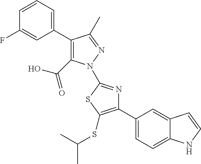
C1(C2=CC=CC(F)=C2)=C(C(=O)O)N(C2=NC(C3=CC=C4C(=C3)C=CN4)=C(SC(C)C)S2)N=C1C
